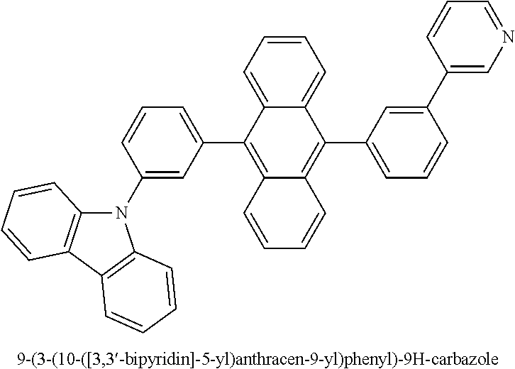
C1(C2=C3C(=C(C4=CC=CC(C5=CN=CC=C5)=C4)C4=CC=CC=C24)C=CC=C3)=CC=CC(N2C3=C(C4=C2C=CC=C4)C=CC=C3)=C1
